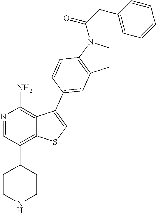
C1CN(C(CC2=CC=CC=C2)=O)C2=C1C=C(C1=CSC3=C(C4CCNCC4)C=NC(N)=C31)C=C2
